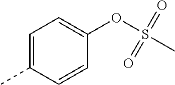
C1=C(C)C=CC(OS(=O)(=O)C)=C1
